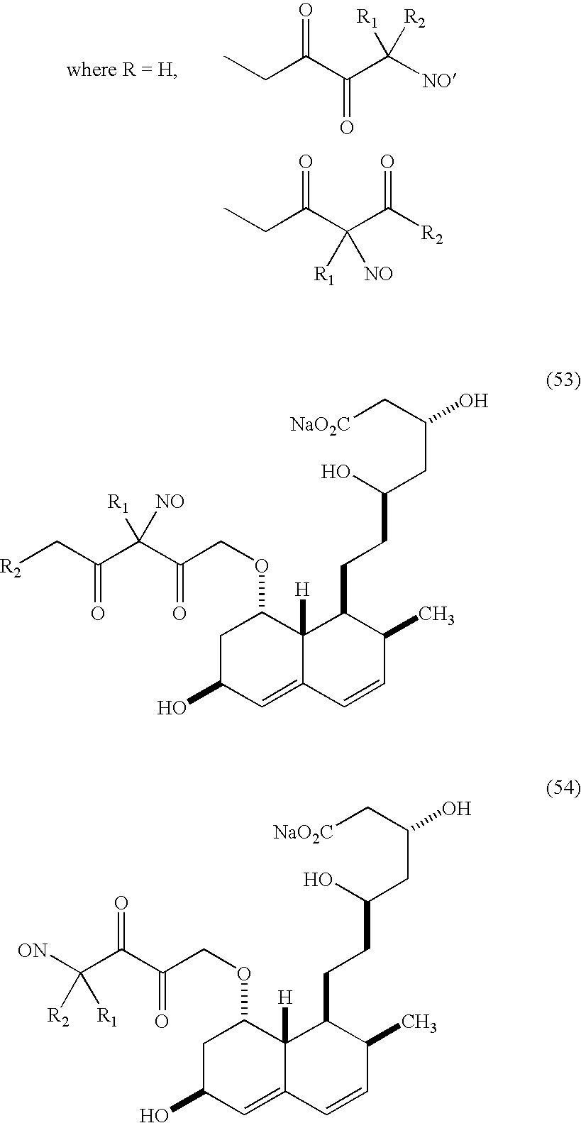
CCC(C(C([R1])([R2])[NO])=O)=O.CCC(C(C([R2])=O)([R1])[NO])=O.C(C(O)CC(O)CCC1C2([H])C(=CC(O)CC2OCC(C(C(C[R2])=O)([R1])[NO])=O)C=CC1C)[NaO2C].C(C(O)CC(O)CCC1C2([H])C(=CC(O)CC2OCC(=O)C(C([ON])([R2])[R1])=O)C=CC1C)[NaO2C]
